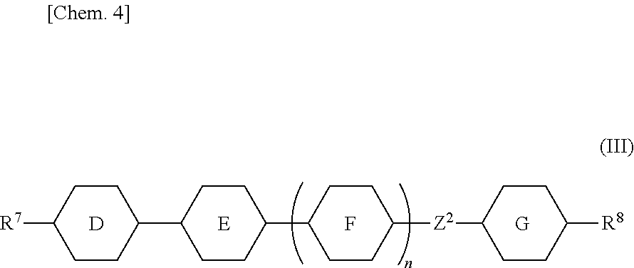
C1CC([Z2]C2CCC([R8])CC2)CCC1C1CCC(C2CCC([R7])CC2)CC1.[D].[E].F.[G]
